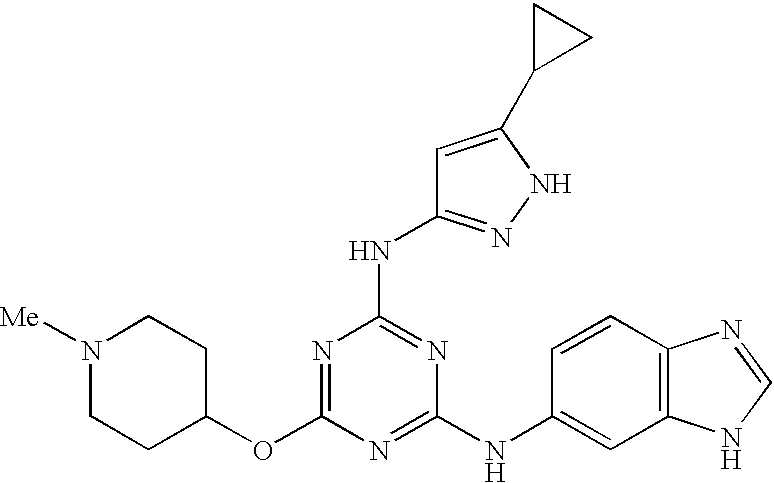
C1(OC2=NC(NC3=NNC(C4CC4)=C3)=NC(NC3=CC4=C(C=C3)N=CN4)=N2)CCN([Me])CC1
